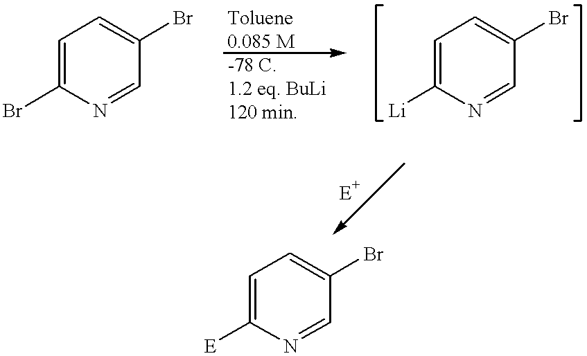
C1=C(Br)N=CC(Br)=C1.C1=C([Li])N=CC(Br)=C1.C1=C([E])N=CC(Br)=C1
